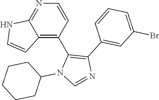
C1=CN=C2C(=C1C1=C(C3=CC(Br)=CC=C3)N=CN1C1CCCCC1)C=CN2
